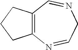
C12=C(CCC1)C=NCC=N2
